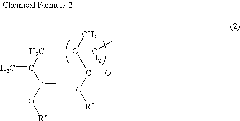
C(C(C(O[Rz])=O)(C)CC)C(=C)C(=O)O[Rz]
